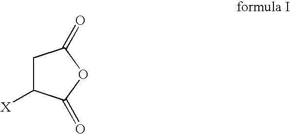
C1C([X])C(=O)OC1=O
